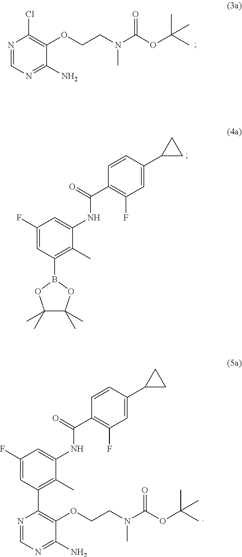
N1=CN=C(N)C(OCCN(C(OC(C)(C)C)=O)C)=C1Cl.C1(F)=CC(B2OC(C)(C)C(C)(C)O2)=C(C)C(NC(C2=C(F)C=C(C3CC3)C=C2)=O)=C1.C1(F)=CC(C2=C(OCCN(C(OC(C)(C)C)=O)C)C(N)=NC=N2)=C(C)C(NC(C2=C(F)C=C(C3CC3)C=C2)=O)=C1
